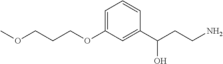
C(OC1=CC=CC(C(CCN)O)=C1)CCOC
